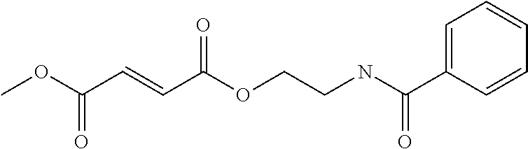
COC(C=CC(OCCNC(C1=CC=CC=C1)=O)=O)=O
